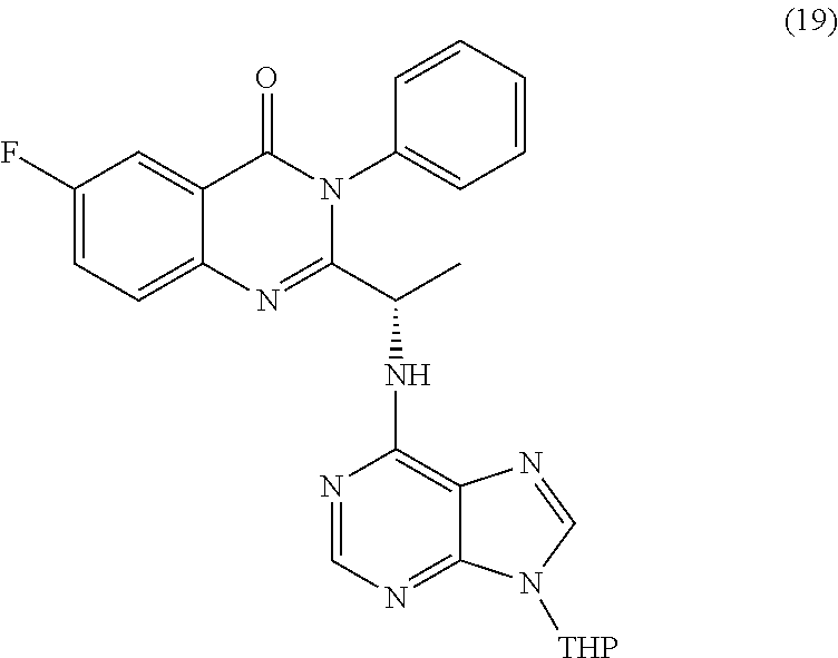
C1(F)=CC=C2C(=C1)C(=O)N(C1=CC=CC=C1)C(C(C)NC1=C3C(=NC=N1)N([THP])C=N3)=N2
